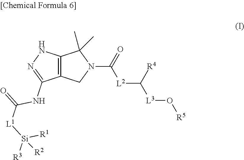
C12=C(CN(C(=O)[L2]C([R4])[L3]O[R5])C1(C)C)C(NC(=O)[L1][Si]([R3])([R1])[R2])=NN2
